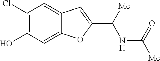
C1(Cl)=C(O)C=C2C(=C1)C=C(C([Me])NC([Me])=O)O2
